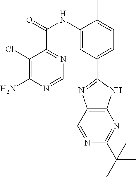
C1(Cl)=C(N)N=CN=C1C(=O)NC1=CC(C2=NC3=C(N2)N=C(C(C)(C)C)N=C3)=CC=C1C
